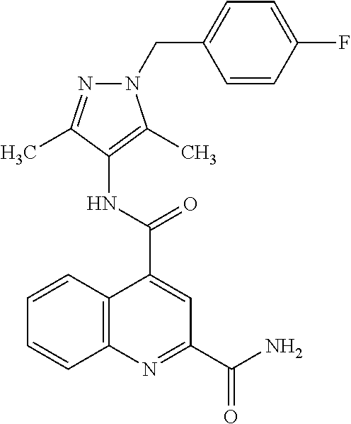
C1=CC(F)=CC=C1CN1C(C)=C(NC(C2=CC(C(N)=O)=NC3=C2C=CC=C3)=O)C(C)=N1
